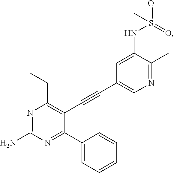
N1=C(N)N=C(C2=CC=CC=C2)C(C#CC2=CN=C(C)C(NS(C)(=O)=O)=C2)=C1CC
